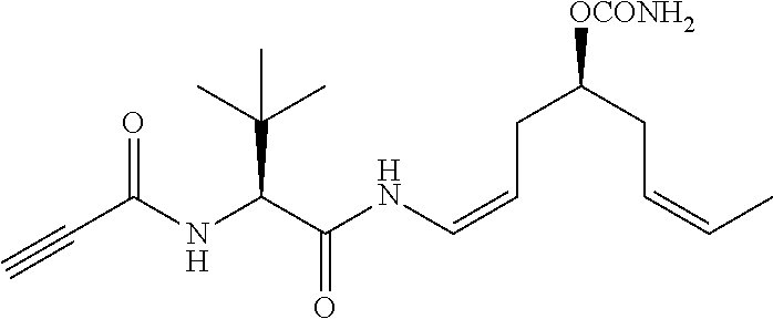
C(C(NC(C(NC=CCC([OCONH2])CC=CC)=O)C(C)(C)C)=O)#C
